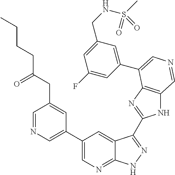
C1(C2=CN=CC(CC(CCCC)=O)=C2)=CN=C2C(=C1)C(C1=NC3=C(N1)C=NC=C3C1=CC(CNS(C)(=O)=O)=CC(F)=C1)=NN2
